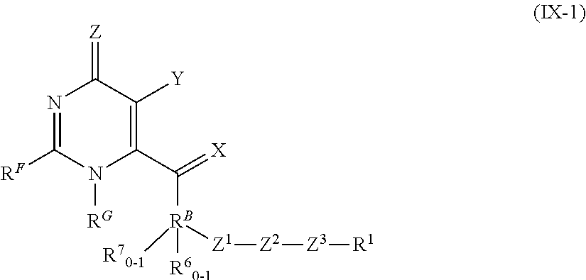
[RF]C1=NC(=[Z])C([Y])=C(C(=[X])[RB]([R60-1])([R70-1])[Z1][Z2][Z3][R1])N1[RG]
